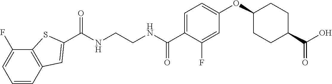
N(CCNC(C1=CC=C(OC2CCC(C(O)=O)CC2)C=C1F)=O)C(=O)C1=CC2=C(C(F)=CC=C2)S1
